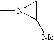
CN1C([Me])C1
